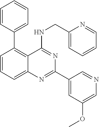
C1(C2=C3C(=CC=C2)N=C(C2=CC(OC)=CN=C2)N=C3NCC2=CC=CC=N2)=CC=CC=C1
